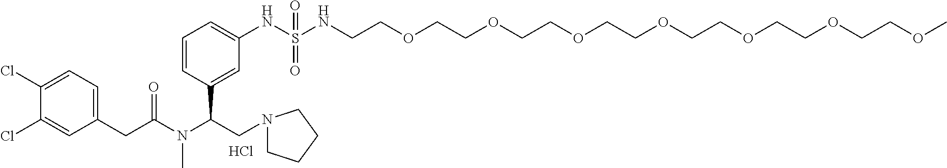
C1(CC(N(C(CN2CCCC2)C2=CC(NS(NCCOCCOCCOCCOCCOCCOCCOC)(=O)=O)=CC=C2)C)=O)=CC=C(Cl)C(Cl)=C1.Cl
